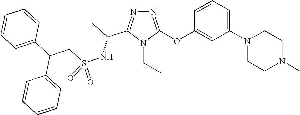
N1=C(OC2=CC(N3CCN(C)CC3)=CC=C2)N(CC)C(C(C)NS(CC(C2=CC=CC=C2)C2=CC=CC=C2)(=O)=O)=N1
